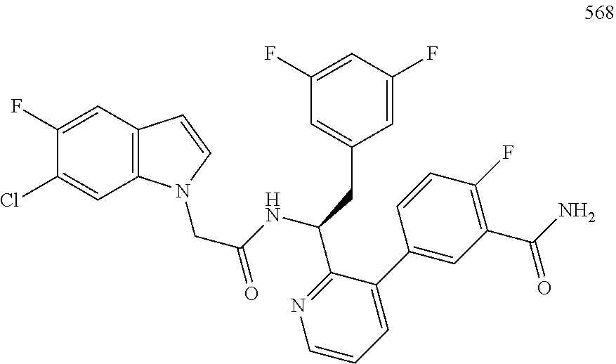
C12=C(C=C(F)C(Cl)=C1)C=CN2CC(NC(C1=NC=CC=C1C1=CC(C(=O)N)=C(F)C=C1)CC1=CC(F)=CC(F)=C1)=O
